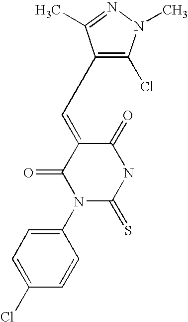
O=C1C(=CC2=C(Cl)N(C)N=C2C)C(=O)N(C2=CC=C(Cl)C=C2)C(=S)N1
